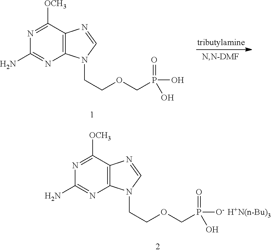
N1=C([OCH3])C2=C(N=C1N)N(CCOCP(O)(=O)O)C=N2.N1=C([OCH3])C2=C(N=C1N)N(CCOCP([O-  H+N(n-Bu)3])(=O)O)C=N2
